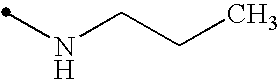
N(CCC)C
